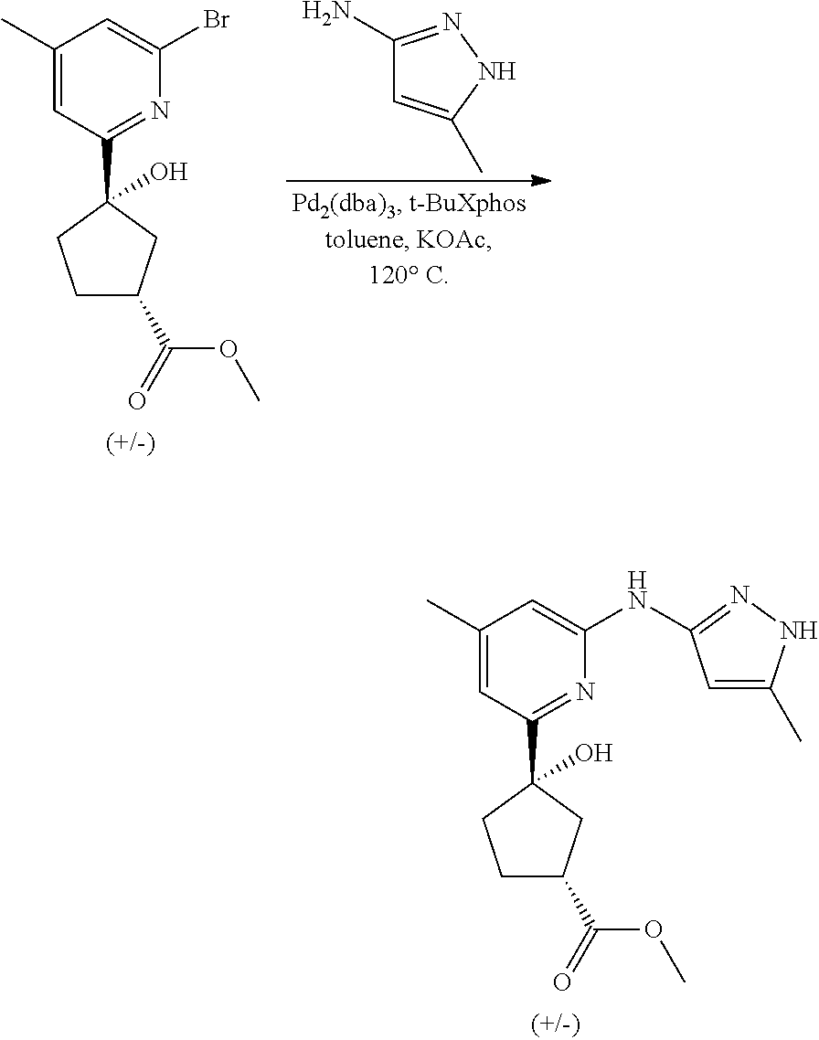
C1(N)=NNC(C)=C1.C1(C)=CC(C2(O)CCC(C(=O)OC)C2)=NC(Br)=C1.C1(C)=CC(C2(O)CCC(C(=O)OC)C2)=NC(NC2=NNC(C)=C2)=C1
